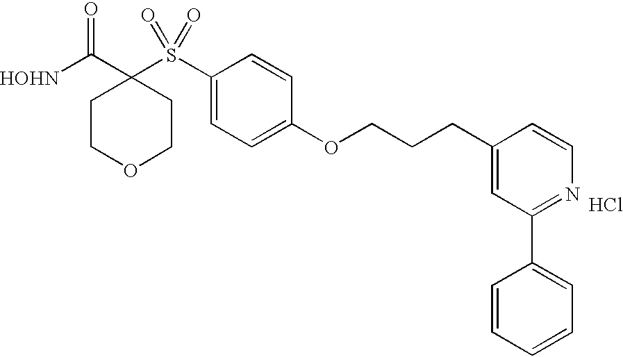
[HOHN]C(C1(S(C2=CC=C(OCCCC3=CC(C4=CC=CC=C4)=NC=C3)C=C2)(=O)=O)CCOCC1)=O.Cl
